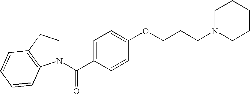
C1N(C(C2=CC=C(OCCCN3CCCCC3)C=C2)=O)C2=C(C1)C=CC=C2
